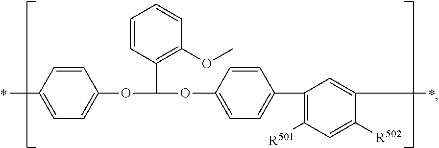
C1=CC(C)=CC=C1OC(C1=C(OC)C=CC=C1)OC1=CC=C(C2=C([R501])C=C([R502])C(C)=C2)C=C1
